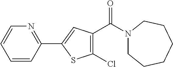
C1=CC(C2=CC(C(N3CCCCCC3)=O)=C(Cl)S2)=NC=C1
